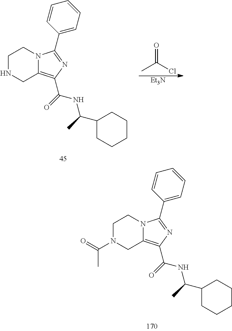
C1N(C(C)=O)CC2=C(C(=O)NC(C)C3CCCCC3)N=C(C3=CC=CC=C3)N2C1.C1NCC2=C(C(=O)NC(C)C3CCCCC3)N=C(C3=CC=CC=C3)N2C1.[Et3N].CC(Cl)=O
